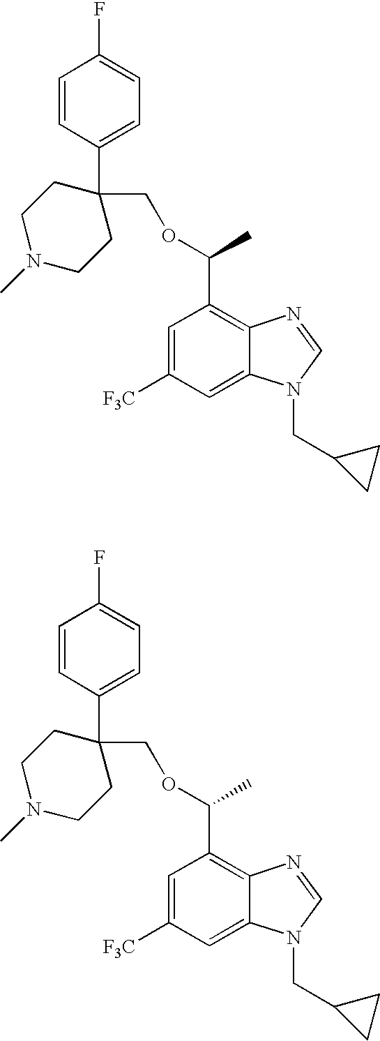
C1=CC(C2(COC(C)C3=C4C(=CC([F3C])=C3)N(CC3CC3)C=N4)CCN(C)CC2)=CC=C1F.C1=CC(C2(COC(C)C3=C4C(=CC([F3C])=C3)N(CC3CC3)C=N4)CCN(C)CC2)=CC=C1F
